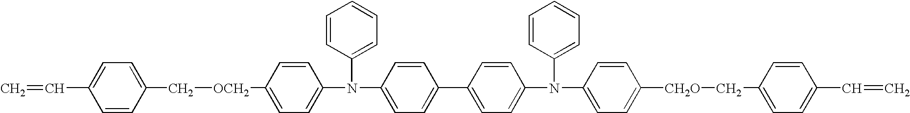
[OCH2](C1=CC=C(N(C2=CC=CC=C2)C2=CC=C(C3=CC=C(N(C4=CC=CC=C4)C4=CC=C([CH2O]CC5=CC=C(C=C)C=C5)C=C4)C=C3)C=C2)C=C1)CC1=CC=C(C=C)C=C1
